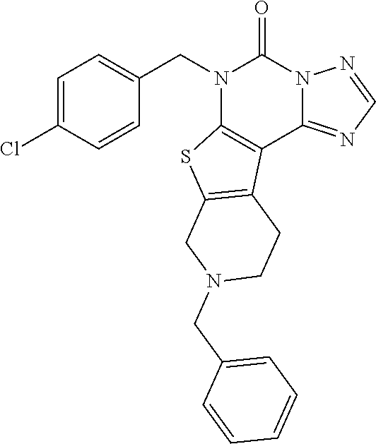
N1(CC2=CC=C(Cl)C=C2)C2=C(C3=NC=NN3C1=O)C1=C(S2)CN(CC2=CC=CC=C2)CC1
